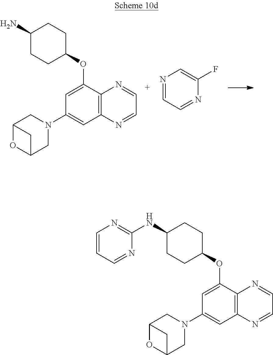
NC1CCC(OC2=CC(N3CC4OC(C3)C4)=CC3=C2N=CC=N3)CC1.N1=CC=NC(F)=C1.N(C1CCC(OC2=CC(N3CC4OC(C3)C4)=CC3=C2N=CC=N3)CC1)C1=NC=CC=N1
